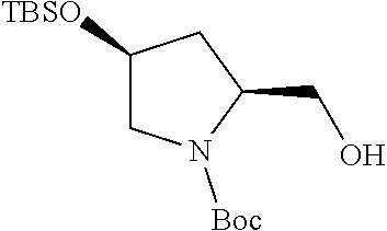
C1([TBSO])CN([Boc])C(CO)C1
